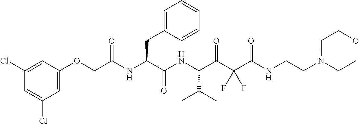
C1=C(Cl)C=C(Cl)C=C1OCC(NC(C(NC(C(C(C(NCCN1CCOCC1)=O)(F)F)=O)C(C)C)=O)CC1=CC=CC=C1)=O
